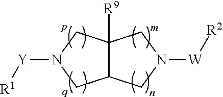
C12([R9])C(CN([W][R2])C1)CN([Y][R1])C2
